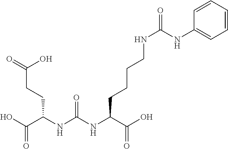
C1=CC=CC=C1NC(NCCCCC(NC(NC(C(O)=O)CCC(=O)O)=O)C(O)=O)=O
